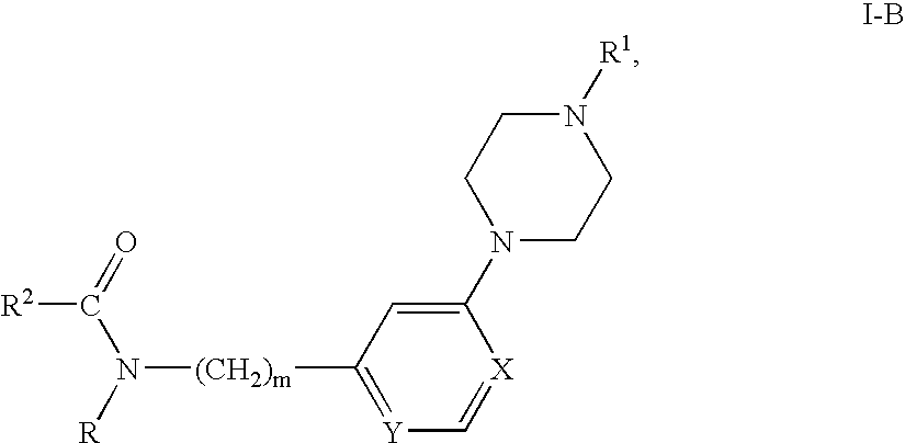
[Y]1=C([(CH2)m]N(C(=O)[R2])[R])C=C(N2CCN([R1])CC2)[X]=C1
